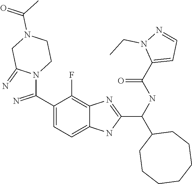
C1(C(N2C(=N)CN(C(=O)C)CC2)=N)=CC=C2C(=C1F)N=C(C(C1CCCCCCC1)NC(C1=CC=NN1CC)=O)N2
